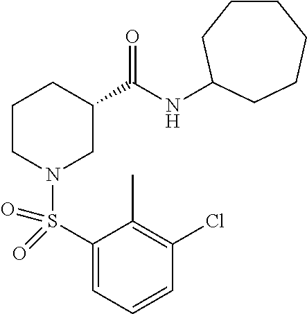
S(N1CC(C(NC2CCCCCC2)=O)CCC1)(C1=CC=CC(Cl)=C1C)(=O)=O
